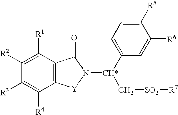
C1([R2])=C([R1])C2=C(C([R4])=C1[R3])[Y]N([CH*](C1=CC=C([R5])C([R6])=C1)C[SO2][R7])C2=O
